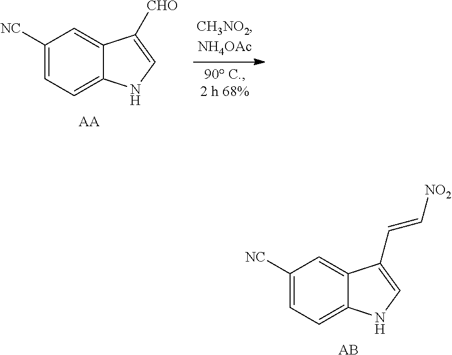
C1([NC])=CC=C2C(=C1)C([CHO])=CN2.[AA].C1([NC])=CC=C2C(=C1)C(C=C[NO2])=CN2.[AB]
